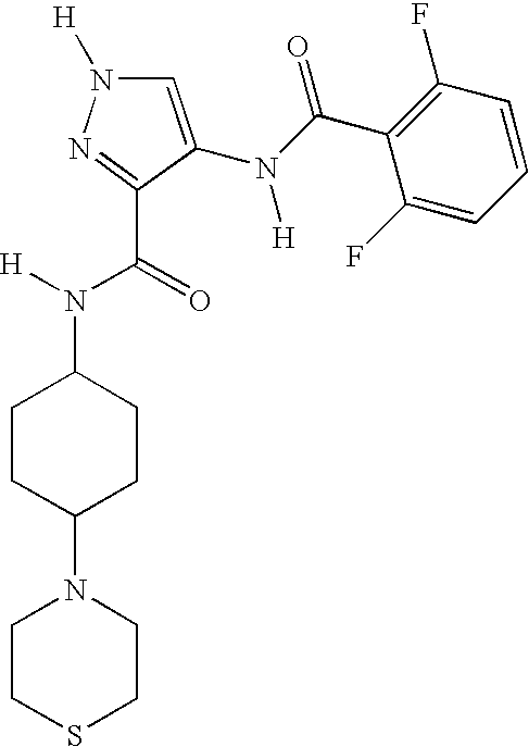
N([H])(C(=O)C1=NN([H])C=C1N(C(C1=C(F)C=CC=C1F)=O)[H])C1CCC(N2CCSCC2)CC1
